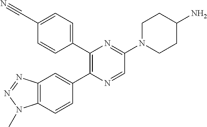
C1(C2=C(C3=CC=C(C#N)C=C3)N=C(N3CCC(N)CC3)C=N2)=CC2=C(C=C1)N(C)N=N2
